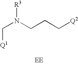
C(N([R3])CCC[Q2])[Q1]
